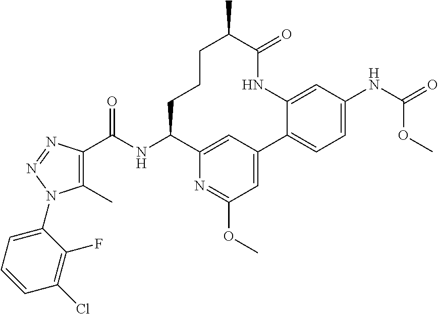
C1(C)=C(C(NC2C3=CC(=CC(OC)=N3)C3=CC=C(NC(=O)OC)C=C3NC(=O)C(C)CCC2)=O)N=NN1C1=CC=CC(Cl)=C1F
